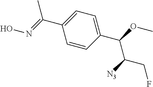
C(C1=CC=C(C(OC)C([N3])CF)C=C1)(=NO)C
